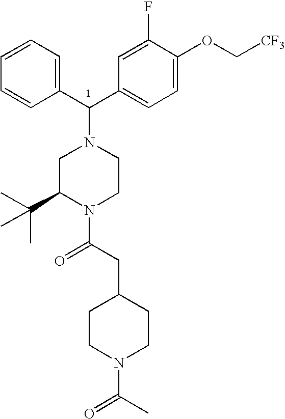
C1=CC=CC(C(C2=CC=C(OC[CF3])C(F)=C2)N2CC(C(C)(C)C)N(C(CC3CCN(C(C)=O)CC3)=O)CC2)=C1
